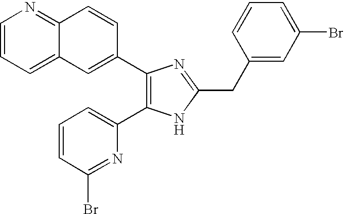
C1=CC=C2C(=N1)C=CC(C1=C(C3=CC=CC(Br)=N3)NC(CC3=CC(Br)=CC=C3)=N1)=C2
